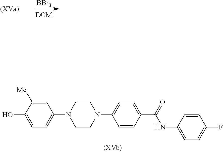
C1CN(C2=CC=C(C(=O)NC3=CC=C(F)C=C3)C=C2)CCN1C1=CC=C(O)C([Me])=C1.[BBr3]
